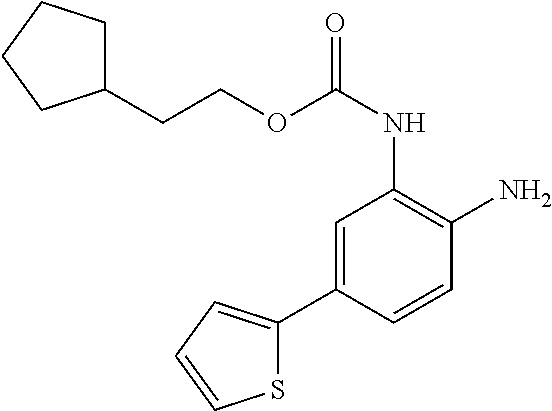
C1=C(C2=CC=CS2)C=CC(N)=C1NC(=O)OCCC1CCCC1
